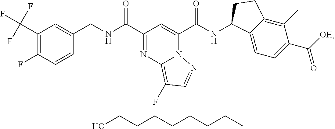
C1(C(F)(F)F)=C(F)C=CC(CNC(=O)C2=NC3=C(F)C=NN3C(C(NC3C4=CC=C(C([OH])=O)C(C)=C4CC3)=O)=C2)=C1.OCCCCCCCC
